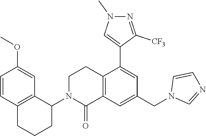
C12=C(C=C(CN3C=NC=C3)C=C1C1=CN(C)N=C1[CF3])C(=O)N(C1C3=C(CCC1)C=CC(OC)=C3)CC2
